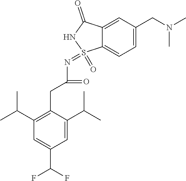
C1=C(C(C)C)C(CC(=O)N=S2(=O)C3=CC=C(CN(C)C)C=C3C(=O)N2)=C(C(C)C)C=C1C(F)F
